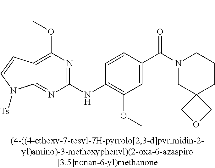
C12=NC(NC3=C(OC)C=C(C(N4CC5(CCC4)COC5)=O)C=C3)=NC(OCC)=C1C=CN2[Ts]
